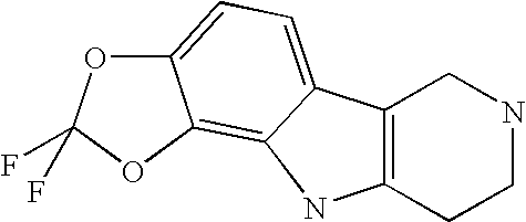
C12=C(CCNC1)NC1=C3OC(F)(F)OC3=CC=C21
